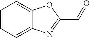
C1=CC=C2C(=C1)OC(C=O)=N2
